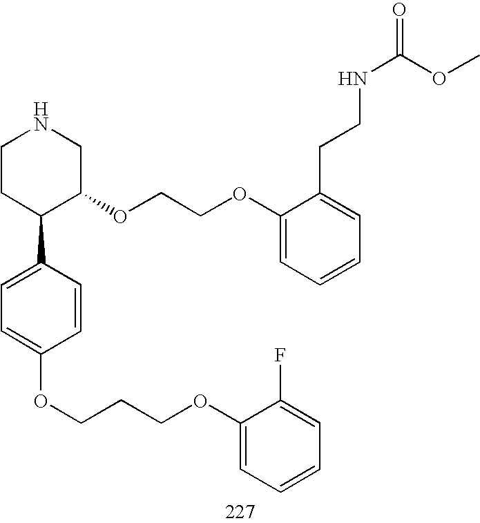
C1CC(C2=CC=C(OCCCOC3=CC=CC=C3F)C=C2)C(OCCOC2=CC=CC=C2CCNC(=O)OC)CN1
